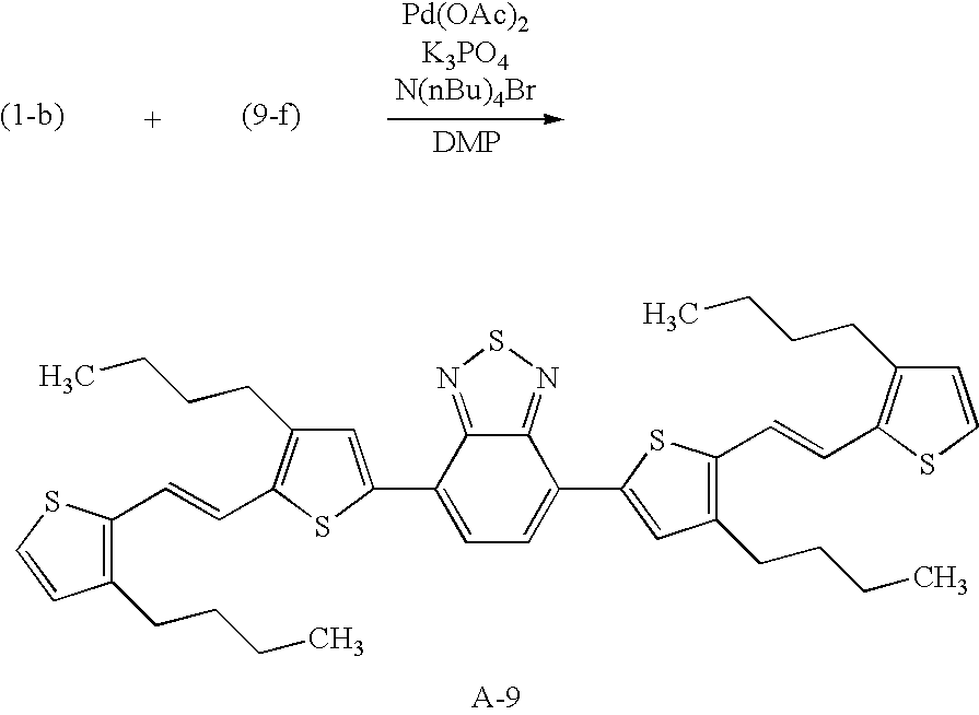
C1=C(C2=CC(CCCC)=C(C=CC3=C(CCCC)C=CS3)S2)C2=NSN=C2C(C2=CC(CCCC)=C(C=CC3=C(CCCC)C=CS3)S2)=C1
